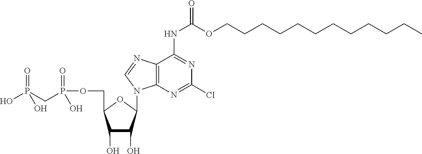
C1(O)C(O)C(N2C3=C(C(NC(OCCCCCCCCCCCC)=O)=NC(Cl)=N3)N=C2)OC1COP(CP(=O)(O)O)(=O)O
